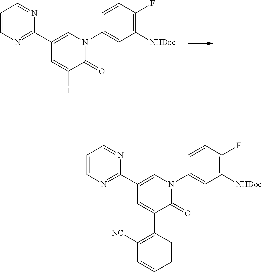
C1=CN=C(C2=CN(C3=CC([NHBoc])=C(F)C=C3)C(=O)C(I)=C2)N=C1.C1=CN=C(C2=CN(C3=CC([NHBoc])=C(F)C=C3)C(=O)C(C3=C([NC])C=CC=C3)=C2)N=C1
